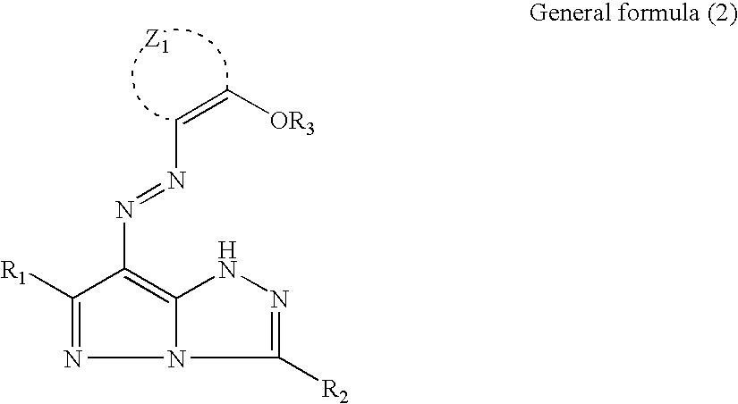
C(N=NC1=C2NN=C([R2])N2N=C1[R1])=C[OR3]
